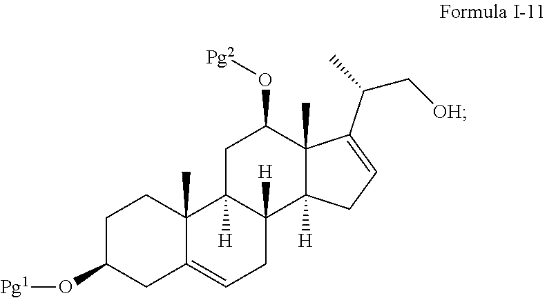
C1C(O[Pg1])CC2=CCC3([H])C([H])(C2(C)C1)CC(O[Pg2])C1(C)C3([H])CC=C1C(C[OH])C
